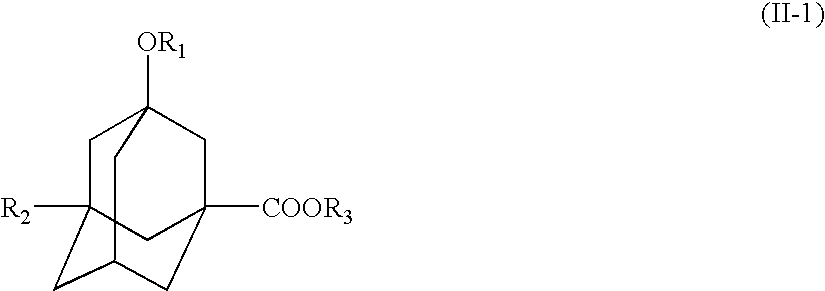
C1C2([R2])CC3CC([COOR3])(CC1([OR1])C3)C2
